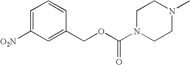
C1=C([O2N])C=C(COC(N2CCN(C)CC2)=O)C=C1
